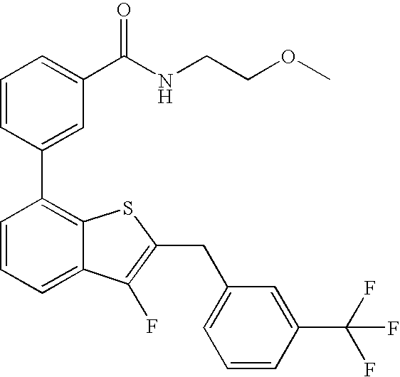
C1=CC(C2=C3C(=CC=C2)C(F)=C(CC2=CC=CC(C(F)(F)F)=C2)S3)=CC(C(NCCOC)=O)=C1
